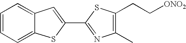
C12=CC=CC=C1SC(C1=NC(C)=C(CC[ONO2])S1)=C2
